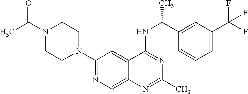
N1=C(NC(C2=CC(C(F)(F)F)=CC=C2)C)C2=CC(N3CCN(C(C)=O)CC3)=NC=C2N=C1C
